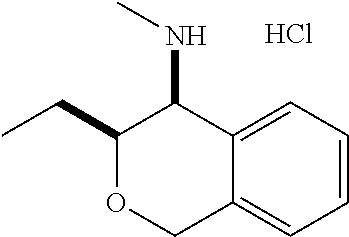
C12=CC=CC=C1C(NC)C(CC)OC2.Cl
